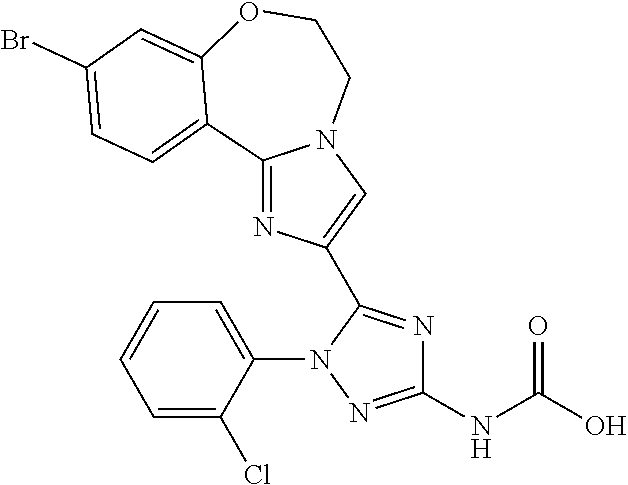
C1(NC(O)=O)=NN(C2=CC=CC=C2Cl)C(C2=CN3C(=N2)C2=CC=C(Br)C=C2OCC3)=N1
